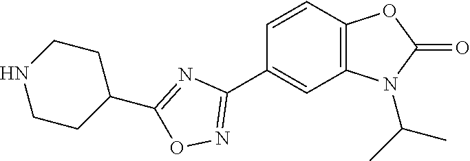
C1=CC2=C(C=C1C1=NOC(C3CCNCC3)=N1)N(C(C)C)C(=O)O2
